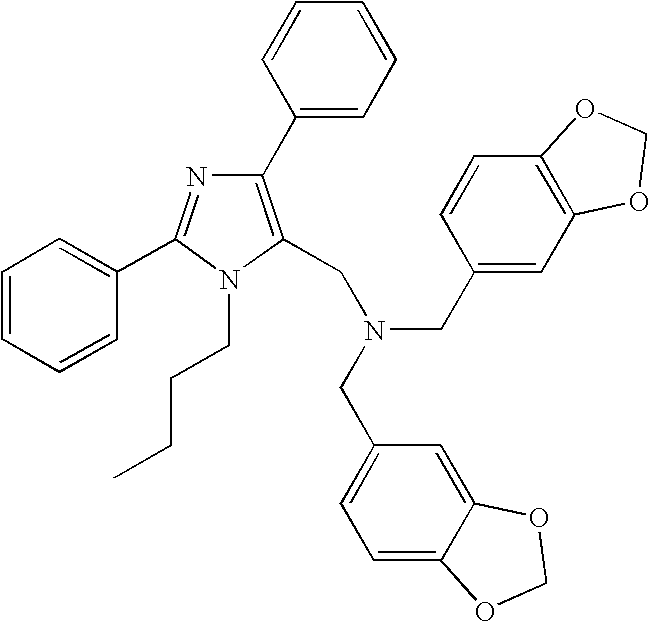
C1=CC(C2=C(CN(CC3=CC=C4C(=C3)OCO4)CC3=CC4=C(C=C3)OCO4)N(CCCC)C(C3=CC=CC=C3)=N2)=CC=C1
